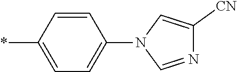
C1=CC(*)=CC=C1N1C=NC([CN])=C1
